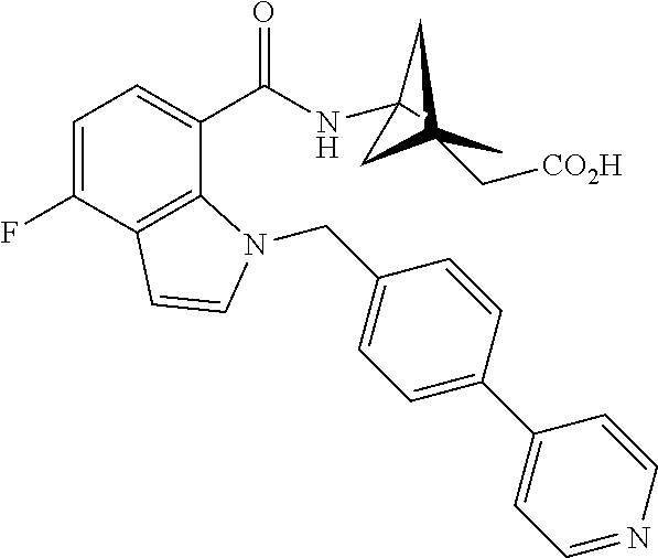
C1=C(F)C2=C(C(C(NC3(C)CC(C[CO2H])(C)C3)=O)=C1)N(CC1=CC=C(C3=CC=NC=C3)C=C1)C=C2
